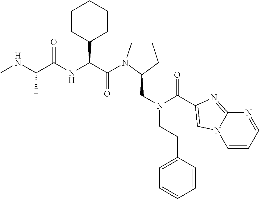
CNC(C(NC(C(=O)N1CCCC1CN(CCC1=CC=CC=C1)C(=O)C1=CN2C=CC=NC2=N1)C1CCCCC1)=O)C
